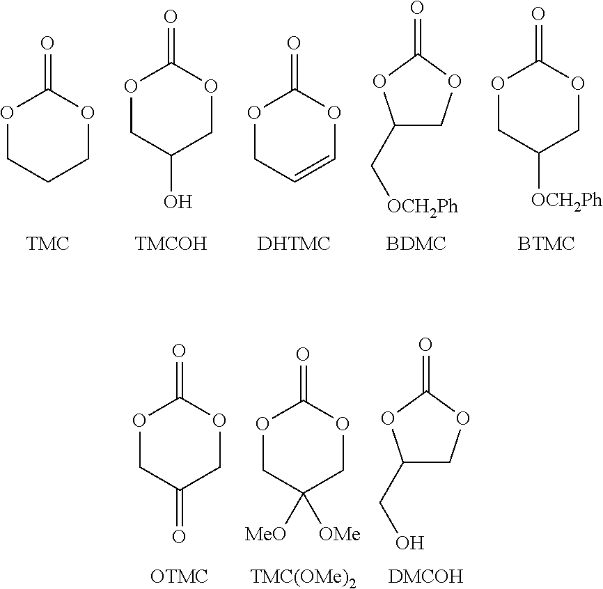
O1CCCOC1=O.O1CC(O)COC1=O.O1CC=COC1=O.C1(=O)OC(C[OCH2Ph])CO1.O1CC([OCH2Ph])COC1=O.O1CC(=O)COC1=O.O1CC([MeO])([OMe])COC1=O.C1(=O)OC(CO)CO1.[TMC(OMe)2]
